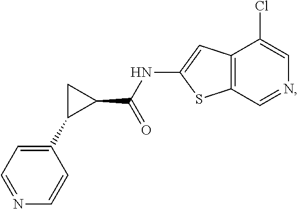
C1=NC=CC(C2C(C(NC3=CC4=C(C=NC=C4Cl)S3)=O)C2)=C1
